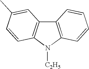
C12=C(N([C2H5])C3=C1C=C(C)C=C3)C=CC=C2
